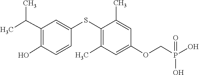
C1=C(SC2=C(C)C=C(OCP(O)(=O)O)C=C2C)C=CC(O)=C1C(C)C
